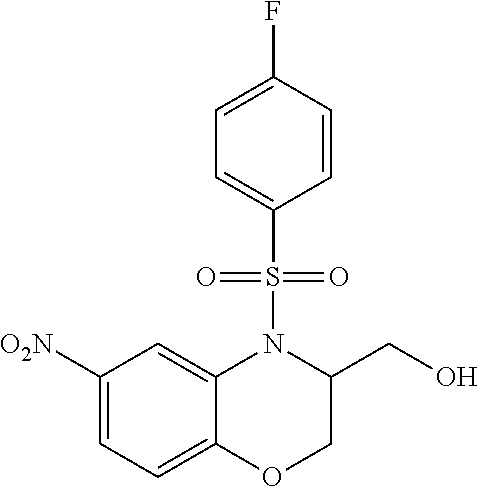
C1=C([O2N])C=C2C(=C1)OCC(CO)N2S(C1=CC=C(F)C=C1)(=O)=O
